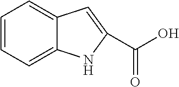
C1=CC=C2C(=C1)NC(C(O)=O)=C2
